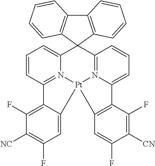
C12=CC=CC3=N1[Pt]1(N4=C(C25C2=C(C6=C5C=CC=C6)C=CC=C2)C=CC=C4C2=C1C=C(F)C([CN])=C2F)C1=CC(F)=C([NC])C(F)=C31
